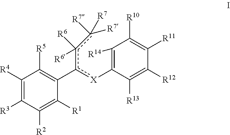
C1([R4])=C([R3])C([R2])=C([R1])C(c([X]C2=C([R14])C([R10])=C([R11])C([R12])=C2[R13])c(c([R7])([R7])[R7])([R6])[R6])=C1[R5]
